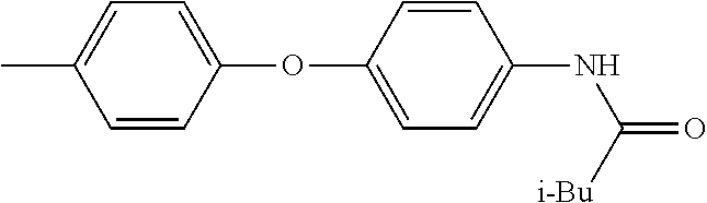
CC1=CC=C(OC2=CC=C(NC([i-Bu])=O)C=C2)C=C1
